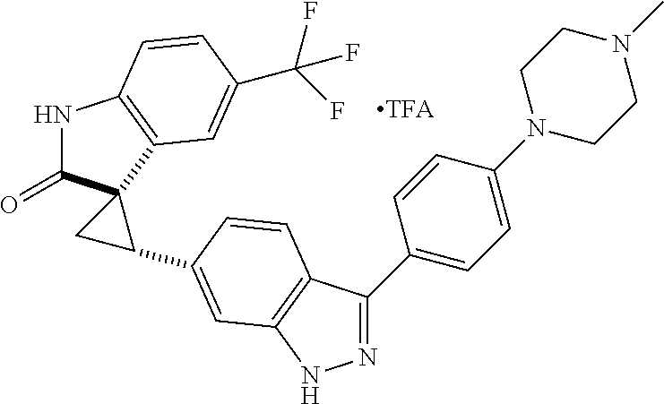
N1=C(C2=CC=C(N3CCN(C)CC3)C=C2)C2=C(N1)C=C(C1CC13C(=O)NC1=C3C=C(C(F)(F)F)C=C1)C=C2
